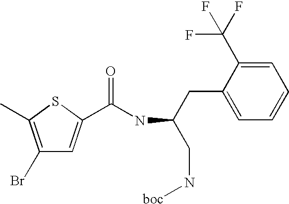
C1(Br)=C(C)SC(C(NC(CN[boc])CC2=CC=CC=C2C(F)(F)F)=O)=C1
